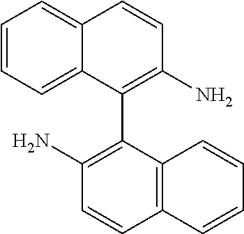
C1=CC=C2C(=C1)C=CC(N)=C2C1=C(N)C=CC2=C1C=CC=C2
